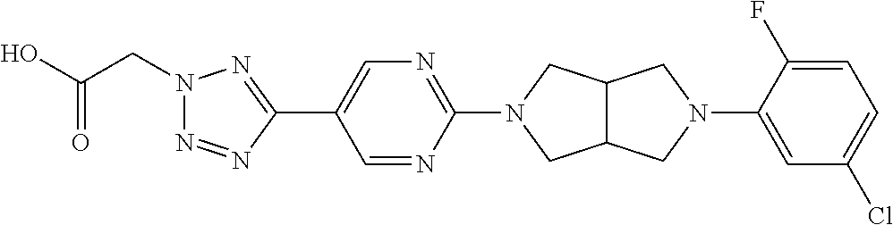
OC(CN1N=NC(C2=CN=C(N3CC4C(C3)CN(C3=CC(Cl)=CC=C3F)C4)N=C2)=N1)=O
